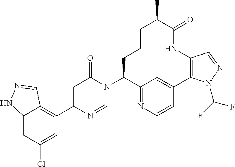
C12=CC(Cl)=CC(C3=CC(=O)N(C4CCCC(C)C(=O)NC5=C(C6=CC4=NC=C6)N(C(F)F)N=C5)C=N3)=C1C=NN2
